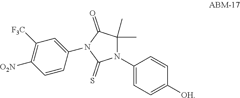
N1(C2=CC=C([OH])C=C2)C(C)(C)C(=O)N(C2=CC([F3C])=C([O2N])C=C2)C1=S
